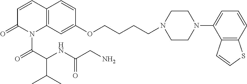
C12=C(C=C(OCCCCN3CCN(C4=CC=CC5=C4C=CS5)CC3)C=C1)N(C(C(NC(CN)=O)C(C)C)=O)C(=O)C=C2
